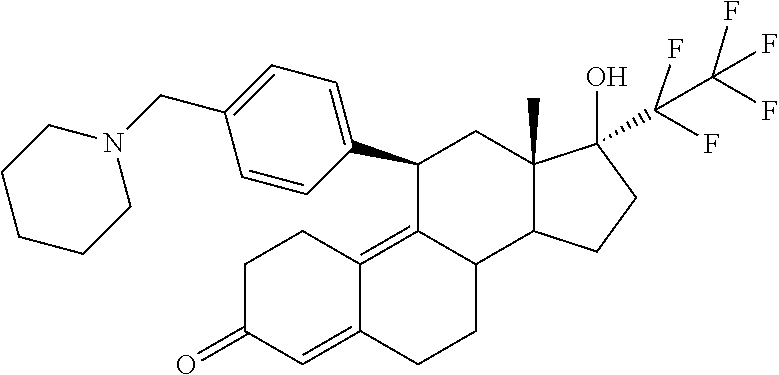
C1C(=O)C=C2C(=C3C(CC2)C2C(C)(CC3C3=CC=C(CN4CCCCC4)C=C3)C(C(F)(F)C(F)(F)F)(O)CC2)C1
